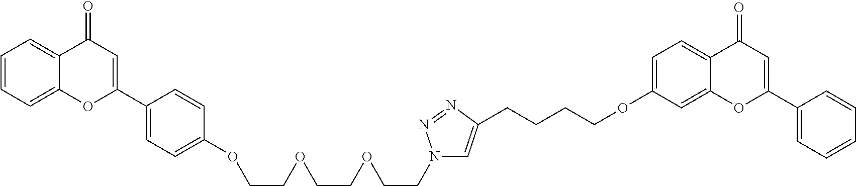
C12=CC=CC=C1C(=O)C=C(C1=CC=C(OCCOCCOCCN3C=C(CCCCOC4=CC=C5C(=C4)OC(C4=CC=CC=C4)=CC5=O)N=N3)C=C1)O2
